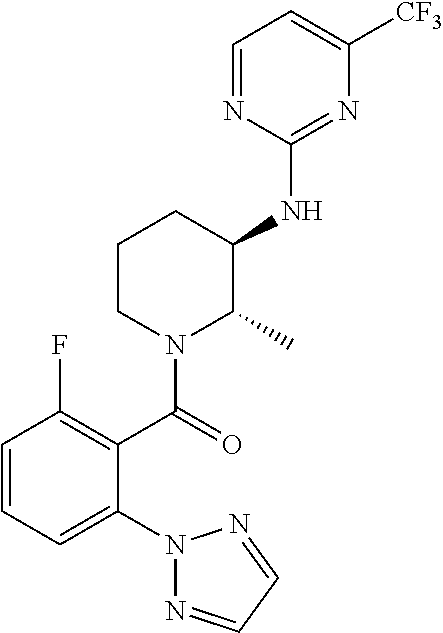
N1(C2=CC=CC(F)=C2C(N2C(C)C(NC3=NC([CF3])=CC=N3)CCC2)=O)N=CC=N1
